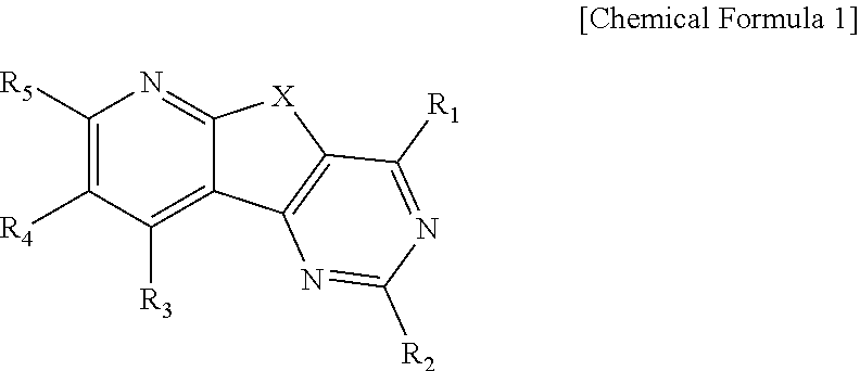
C1([R5])=C([R4])C([R3])=C2C(=N1)[X]C1=C2N=C([R2])N=C1[R1]
